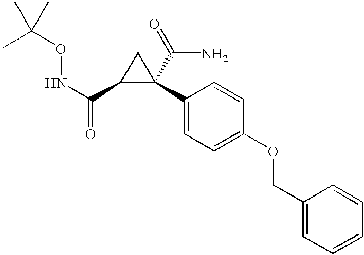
N(C(C1C(C2=CC=C(OCC3=CC=CC=C3)C=C2)(C(N)=O)C1)=O)OC(C)(C)C
